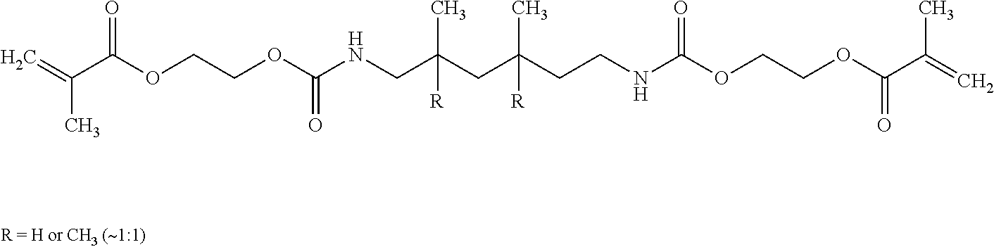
C=C(C(OCCOC(NCC(CC(CCNC(OCCOC(C(=C)C)=O)=O)(C)[R])(C)[R])=O)=O)C
